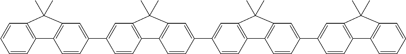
C1=CC2=C(C=C1)C1=C(C=C(C3=CC4=C(C=C3)C3=C(C=C(C5=CC6=C(C=C5)C5=C(C=C(C7=CC8=C(C=C7)C7=C(C=CC=C7)C8(C)C)C=C5)C6(C)C)C=C3)C4(C)C)C=C1)C2(C)C
